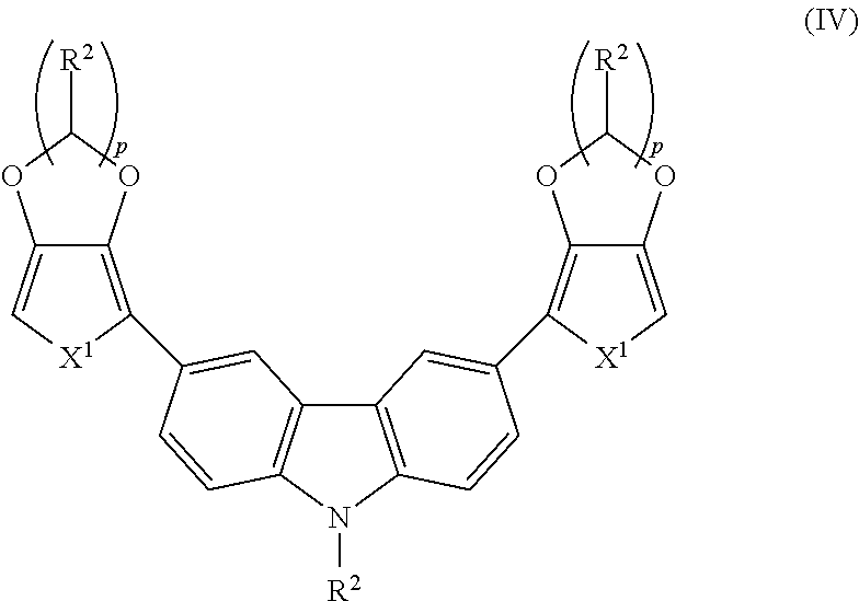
C12=C[X1]C(C3=CC4=C(N([R2])C5=C4C=C(C4=C6C(=C[X1]4)OC([R2])O6)C=C5)C=C3)=C1OC([R2])O2
